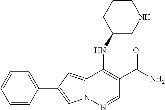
C1(C2=CN3C(=C2)C(NC2CNCCC2)=C(C(N)=O)C=N3)=CC=CC=C1
